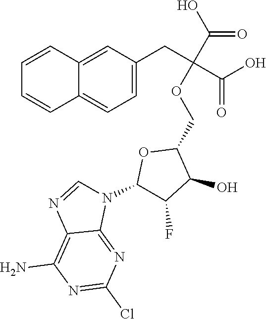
C1=C(CC(C(O)=O)(OCC2OC(N3C=NC4=C(N)N=C(Cl)N=C34)C(F)C2O)C(O)=O)C=C2C(=C1)C=CC=C2
